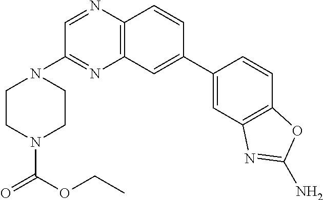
C12=C(C=C(C3=CC4=C(C=C3)OC(N)=N4)C=C1)N=C(N1CCN(C(=O)OCC)CC1)C=N2
